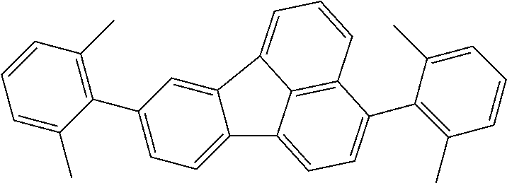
C12=C3C(C4=C(C)C=CC=C4C)=CC=C1C1=CC=C(C4=C(C)C=CC=C4C)C=C1C2=CC=C3
